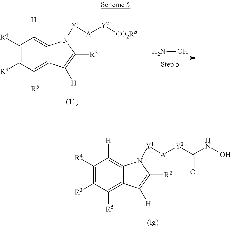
C1([R4])=C([R3])C([R5])=C2C(=C1[H])N([Y1][A][Y2]C(=O)NO)C([R2])=C2[H].C1([R4])=C([R3])C([R5])=C2C(=C1[H])N([Y1][A][Y2][CO2Ra])C([R2])=C2[H].NO
